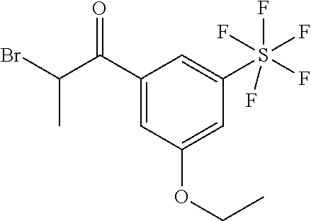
C1(C(C(Br)C)=O)=CC(OCC)=CC(S(F)(F)(F)(F)F)=C1
